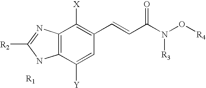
C12=C(C([Y])=CC(C=CC(N([R3])O[R4])=O)=C1[X])NC([R2])=N2.[R1]
